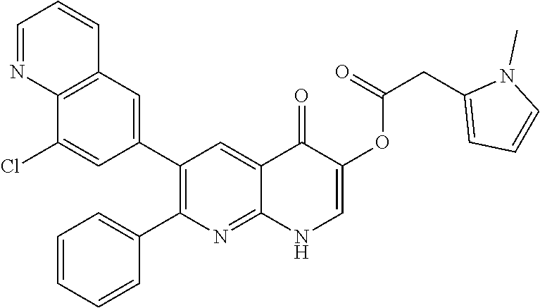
C12=C(C=C(C3=C(C4=CC=CC=C4)N=C4C(=C3)C(=O)C(OC(CC3=CC=CN3C)=O)=CN4)C=C1Cl)C=CC=N2
